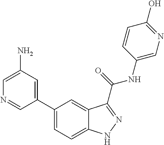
C1(N)=CN=CC(C2=CC=C3C(=C2)C(C(NC2=CN=C(O)C=C2)=O)=NN3)=C1
